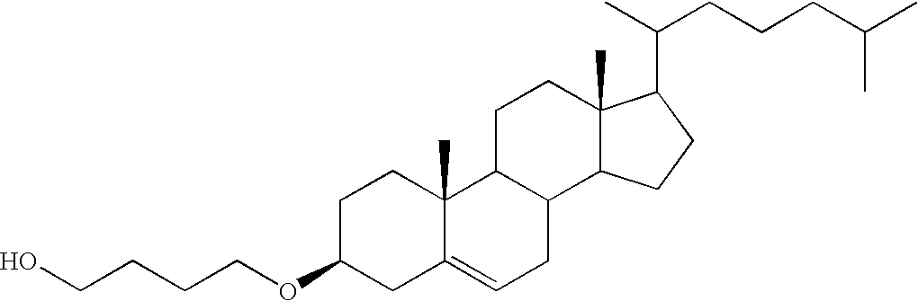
C1C(OCCCCO)CC2=CCC3C(C2(C)C1)CCC1(C)C3CCC1C(C)CCCC(C)C
